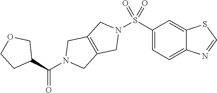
C1(S(N2CC3=C(C2)CN(C(C2COCC2)=O)C3)(=O)=O)=CC=C2C(=C1)SC=N2
